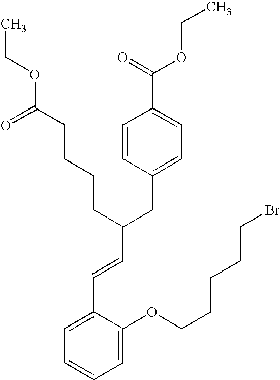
C1=C(OCCCCCBr)C(C=CC(CC2=CC=C(C(=O)OCC)C=C2)CCCCC(OCC)=O)=CC=C1
